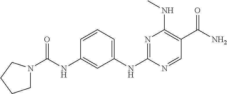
C1(NC(=O)N2CCCC2)=CC(NC2=NC(NC)=C(C(N)=O)C=N2)=CC=C1
